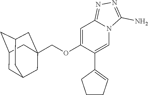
C1=C(OCC23CC4CC(CC(C2)C4)C3)C(C2=CCCC2)=CN2C1=NN=C2N
